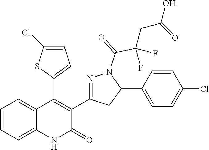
C1(C2=C(C3=NN(C(=O)C(F)(F)CC(O)=O)C(C4=CC=C(Cl)C=C4)C3)C(=O)NC3=CC=CC=C23)=CC=C(Cl)S1
